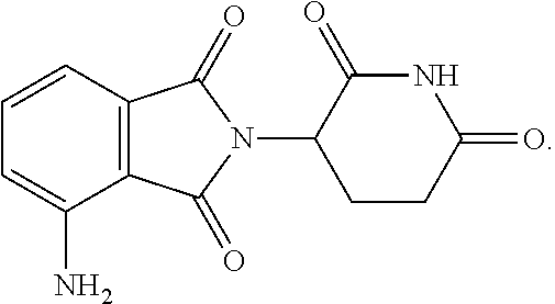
C1=CC2=C(C(N)=C1)C(=O)N(C1CCC(=O)NC1=O)C2=O
